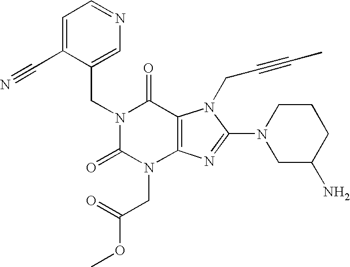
C1=C(C#N)C(CN2C(=O)N(CC(OC)=O)C3=C(C2=O)N(CC#CC)C(N2CC(N)CCC2)=N3)=CN=C1
